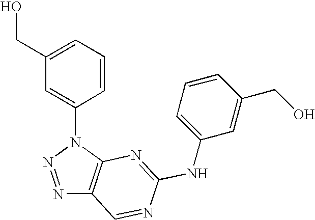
N1=NN(C2=CC(CO)=CC=C2)C2=C1C=NC(NC1=CC=CC(CO)=C1)=N2
